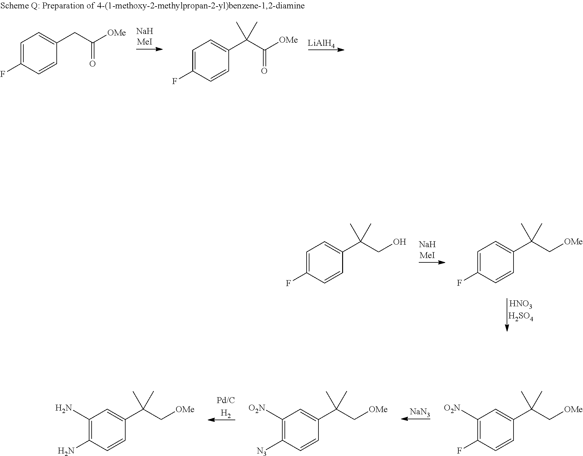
[LiAlH4].C1=C(F)C=CC(CC(=O)[OMe])=C1.C1=C(F)C=CC(C(C(=O)[OMe])(C)C)=C1.C1=C(F)C=CC(C(CO)(C)C)=C1.C1=C(F)C=CC(C(C[OMe])(C)C)=C1.[NaN3].[Pd/CH2].C1([O2N])=C(F)C=CC(C(C[OMe])(C)C)=C1.C1([O2N])=C([N3])C=CC(C(C[OMe])(C)C)=C1.C1(N)=C(N)C=CC(C(C[OMe])(C)C)=C1
